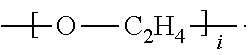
CO[C2H4]C
